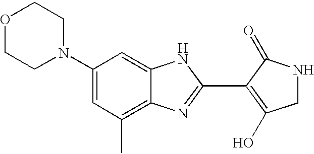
C1(N2CCOCC2)=CC(C)=C2C(=C1)NC(C1=C(O)CNC1=O)=N2
